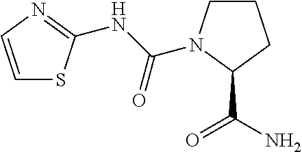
C1=CN=C(NC(=O)N2CCCC2C(=O)N)S1
